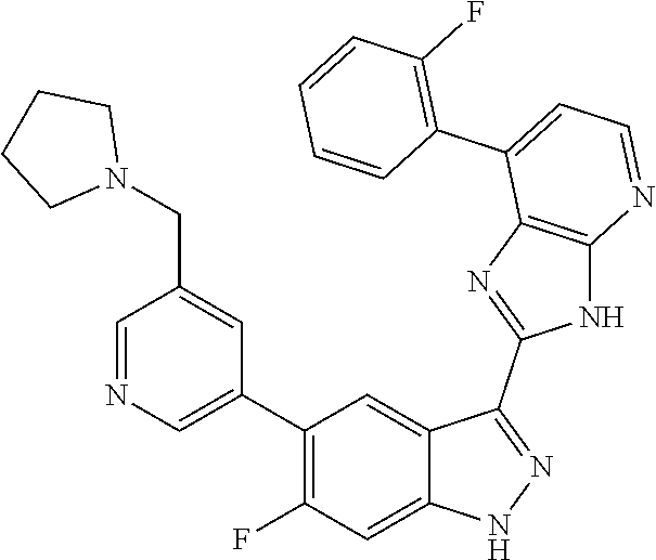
C1=NC=C(C2=C(F)C=C3C(=C2)C(C2=NC4=C(N2)N=CC=C4C2=C(F)C=CC=C2)=NN3)C=C1CN1CCCC1
